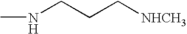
CNCCC[NHCH3]
